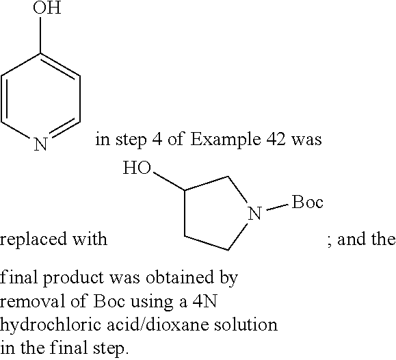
C1(O)CCN([Boc])C1.C1=CN=CC=C1O
